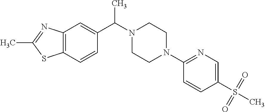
C12=C(C=CC(C(C)N3CCN(C4=NC=C(S(C)(=O)=O)C=C4)CC3)=C1)SC(C)=N2
